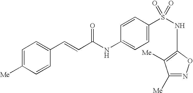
C1=C([Me])C=CC(C=CC(NC2=CC=C(S(NC3=C([Me])C([Me])=NO3)(=O)=O)C=C2)=O)=C1
